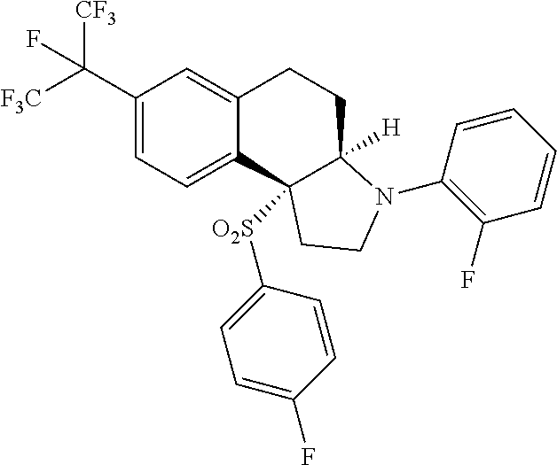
C1(C([F3C])([CF3])F)=CC=C2C(=C1)CCC1([H])N(C3=C(F)C=CC=C3)CCC21[O2S]C1=CC=C(F)C=C1
